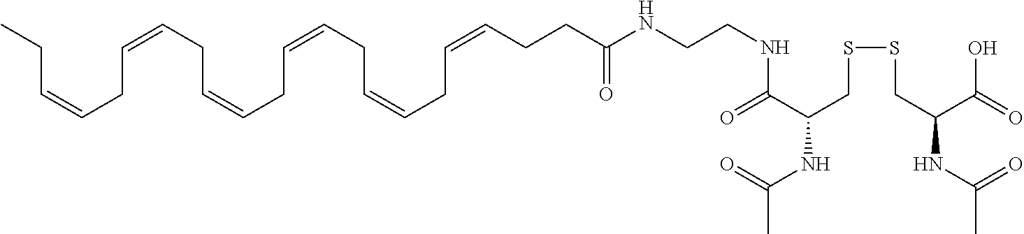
C(CCC=CCC=CCC=CCC=CCC=CCC=CCC)(=O)NCCNC(C(CSSCC(C(O)=O)NC(C)=O)NC(C)=O)=O
